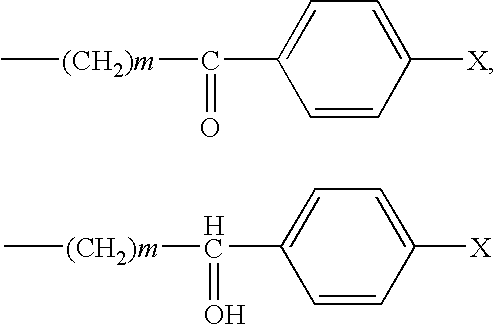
C[(CH2)m]C(C1=CC=C([X])C=C1)=O.C[(CH2)m]C(C1=CC=C([X])C=C1)=O
